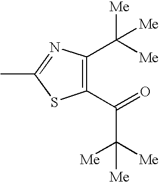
C1(C(C([Me])([Me])[Me])=O)=C(C([Me])([Me])[Me])N=C(C)S1
